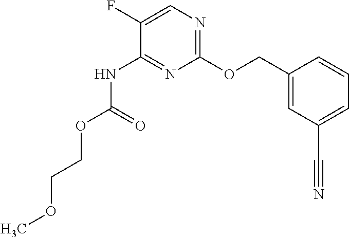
C1(COC2=NC=C(F)C(NC(OCCOC)=O)=N2)=CC(C#N)=CC=C1
